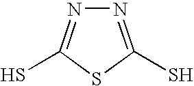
N1=C(S)SC(S)=N1
